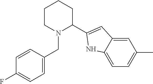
C1(F)=CC=C(CN2C(C3=CC4=CC(C)=CC=C4N3)CCCC2)C=C1
